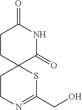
C12(C(=O)NC(=O)CC1)CCN=C(CO)S2
